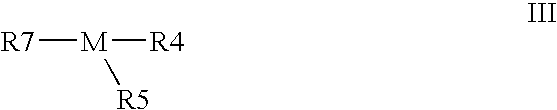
[R7][M]([R4])[R5]
